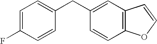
C1(CC2=CC=C(F)C=C2)=CC2=C(C=C1)OC=C2
